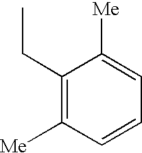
C1(CC)=C([Me])C=CC=C1[Me]
